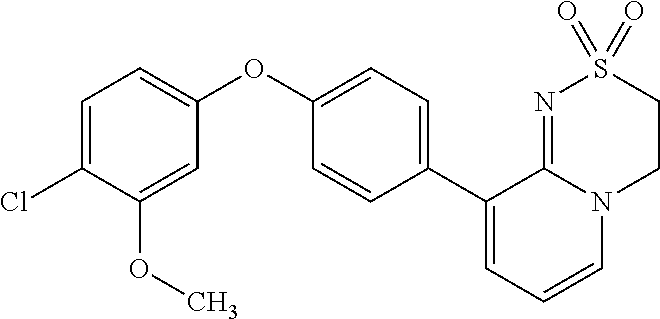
C1(OC2=CC=C(Cl)C(OC)=C2)=CC=C(C2=CC=CN3C2=NS(=O)(=O)CC3)C=C1
